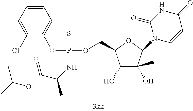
C1(Cl)=CC=CC=C1OP(OCC1C(O)C(O)(C)C(N2C=CC(=O)NC2=O)O1)(=S)NC(C)C(OC(C)C)=O
